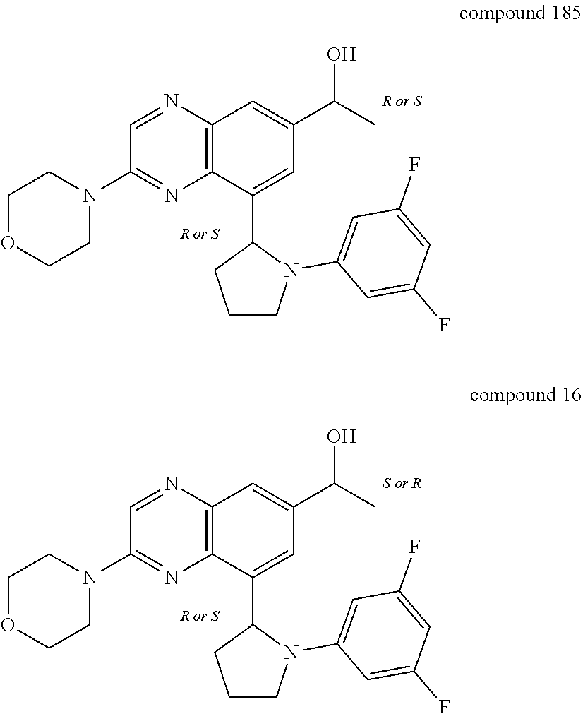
C12=C(N=CC(N3CCOCC3)=N1)C=C(C(O)C)C=C2C1CCCN1C1=CC(F)=CC(F)=C1.C12=C(N=CC(N3CCOCC3)=N1)C=C(C(O)C)C=C2C1CCCN1C1=CC(F)=CC(F)=C1
